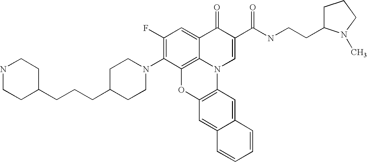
C1(F)=C(N2CCC(CCCC3CCNCC3)CC2)C2=C3C(=C1)C(=O)C(C(NCCC1CCCN1C)=O)=CN3C1=C(O2)C=C2C(=C1)C=CC=C2
